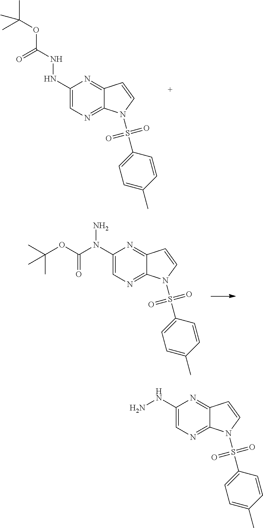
C1(NNC(OC(C)(C)C)=O)=CN=C2C(=N1)C=CN2S(C1=CC=C(C)C=C1)(=O)=O.C1(N(N)C(OC(C)(C)C)=O)=CN=C2C(=N1)C=CN2S(C1=CC=C(C)C=C1)(=O)=O.C1(NN)=CN=C2C(=N1)C=CN2S(C1=CC=C(C)C=C1)(=O)=O
